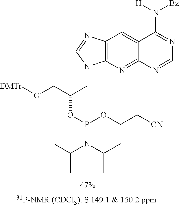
C12=C(N=CN1CC(CO[DMTr])OP(OCC[CN])N(C(C)C)C(C)C)C=C1C(=N2)N=CN=C1N([H])[Bz]
